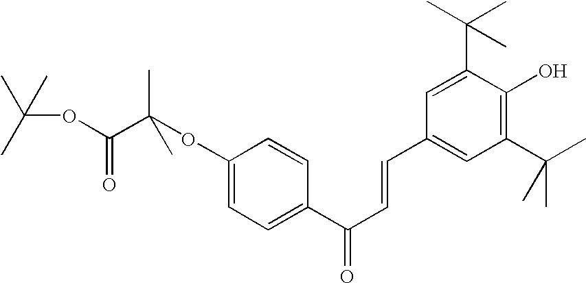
C1(OC(C(OC(C)(C)C)=O)(C)C)=CC=C(C(C=CC2=CC(C(C)(C)C)=C(O)C(C(C)(C)C)=C2)=O)C=C1
